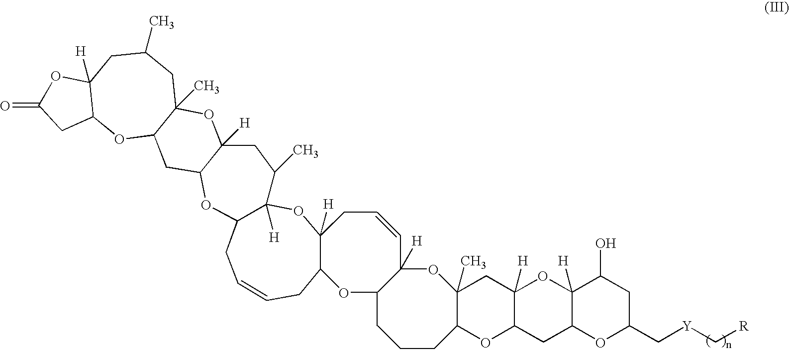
C1C=CCC2C([H])(OC3([H])C1OC1C([H])(C=CC3)OC3(C)C(CCC1)OC1C([H])(C3)OC3([H])C(C1)OC(C[Y]C[R])CC3O)C(C)CC1([H])C(O2)CC2C(C)(O1)CC(C)CC1([H])C(O2)CC(=O)O1
